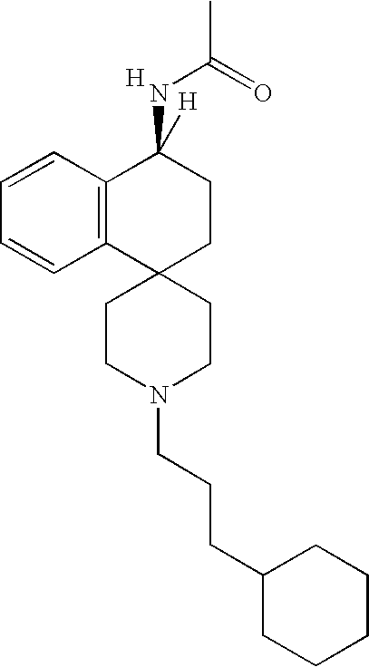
C1CN(CCCC2CCCCC2)CCC12CCC(NC(C)=O)([H])C1=C2C=CC=C1.[H]
